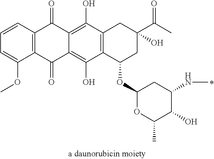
C1=CC2=C(C(OC)=C1)C(=O)C1=C(O)C3=C(C(O)=C1C2=O)CC(C(C)=O)(O)CC3OC1OC(C)C(O)C(NC)C1
